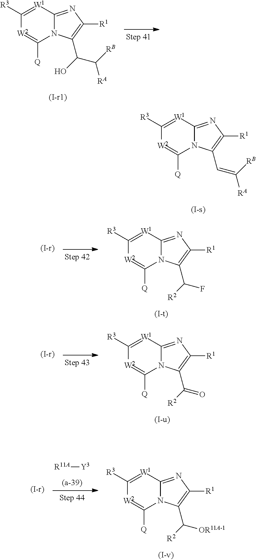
N12C(=NC([R1])=C1C(C([RA])[RB])O)[W1]=C([R3])[W2]=C2[Q].N12C(=NC([R1])=C1C=C([RA])[RB])[W1]=C([R3])[W2]=C2[Q].N12C(=NC([R1])=C1C(F)[R2])[W1]=C([R3])[W2]=C2[Q].N12C(=NC([R1])=C1C(=O)[R2])[W1]=C([R3])[W2]=C2[Q].[R11A][Y3].N12C(=NC([R1])=C1C([OR11A-1])[R2])[W1]=C([R3])[W2]=C2[Q]
